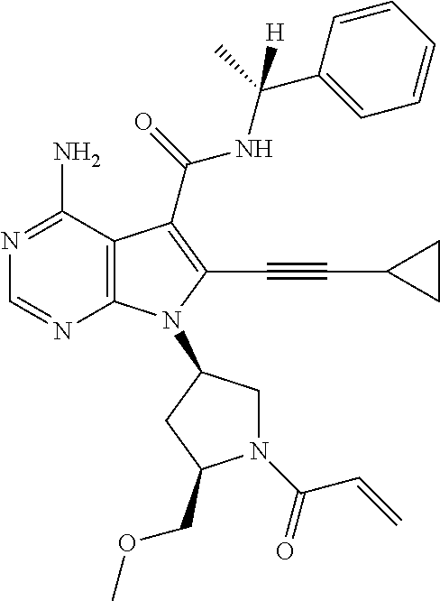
N1=C(N)C2=C(N=C1)N(C1CN(C(C=C)=O)C(COC)C1)C(C#CC1CC1)=C2C(=O)NC(C)(C1=CC=CC=C1)[H]
